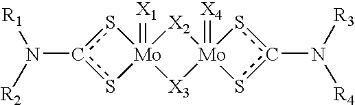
[R1]N([R2])c1s[Mo]2(=[X1])(s1)[X3][Mo]1(=[X4])([X2]2)sc(N([R3])[R4])s1
